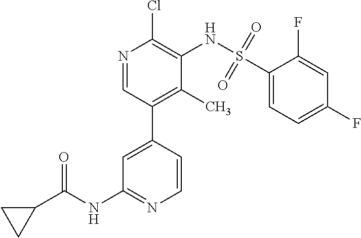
C1=CC(C2=C(C)C(NS(C3=CC=C(F)C=C3F)(=O)=O)=C(Cl)N=C2)=CC(NC(C2CC2)=O)=N1
